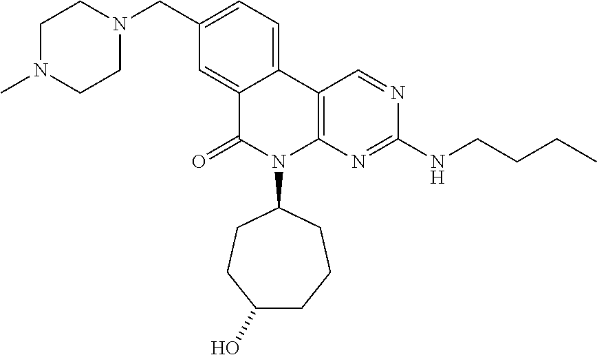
C12=CC=C(CN3CCN(C)CC3)C=C1C(=O)N(C1CCC(O)CCC1)C1=C2C=NC(NCCCC)=N1
